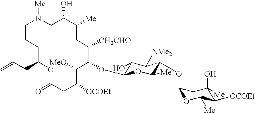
C1C(O)C([Me])CC([CH2CHO])C(OC2C(O)C([NMe2])C(OC3OC([Me])C([OCOEt])C(O)([Me])C3)C([Me])O2)C([MeO])C([OCOEt])CC(=O)OC(CC=C)CCCN1[Me]
